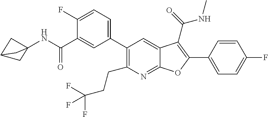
C1=C(C2=C(C(=O)NC)C3=CC(C4=CC=C(F)C(C(NC56CC(C5)C6)=O)=C4)=C(CCC(F)(F)F)N=C3O2)C=CC(F)=C1
